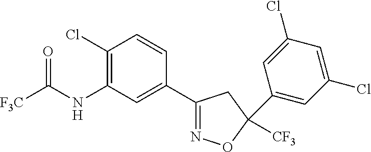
C(NC1=C(Cl)C=CC(C2=NOC([CF3])(C3=CC(Cl)=CC(Cl)=C3)C2)=C1)([F3C])=O
